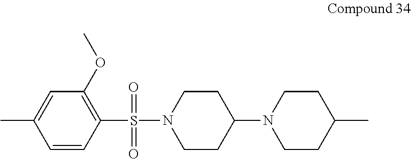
C1=C(C)C=CC(S(=O)(=O)N2CCC(N3CCC(C)CC3)CC2)=C1OC
